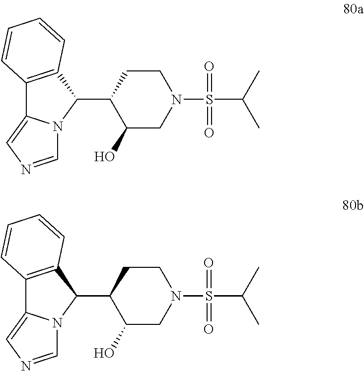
C12=C(C(C3C(O)CN(S(C(C)C)(=O)=O)CC3)N3C1=CN=C3)C=CC=C2.C12=C(C(C3C(O)CN(S(C(C)C)(=O)=O)CC3)N3C1=CN=C3)C=CC=C2
